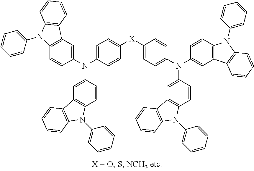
C1=C(N(C2=CC3=C(C=C2)N(C2=CC=CC=C2)C2=C3C=CC=C2)C2=CC3=C(C=C2)N(C2=CC=CC=C2)C2=C3C=CC=C2)C=CC([X]C2=CC=C(N(C3=CC4=C(C=C3)N(C3=CC=CC=C3)C3=C4C=CC=C3)C3=CC4=C(C=C3)N(C3=CC=CC=C3)C3=C4C=CC=C3)C=C2)=C1
